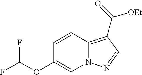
C12=C(C(=O)[OEt])C=NN1C=C(OC(F)F)C=C2
